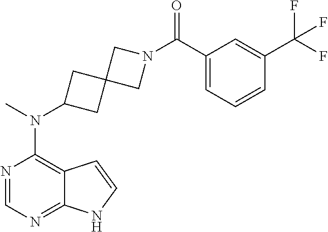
N1=CN=C2C(=C1N(C)C1CC3(C1)CN(C(C1=CC=CC(C(F)(F)F)=C1)=O)C3)C=CN2
